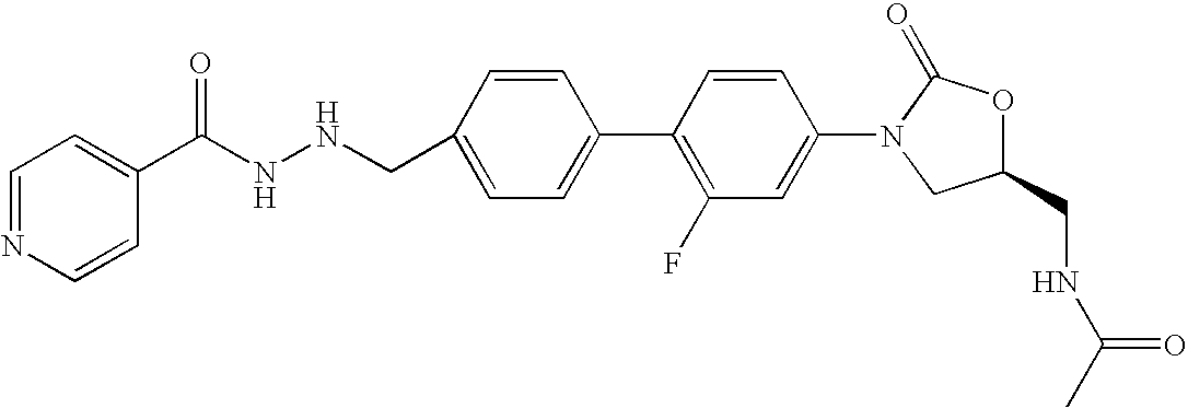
C1=C(CNNC(=O)C2=CC=NC=C2)C=CC(C2=C(F)C=C(N3CC(CNC(C)=O)OC3=O)C=C2)=C1
